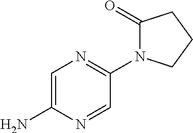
C1=C(N)N=CC(N2C(=O)CCC2)=N1
